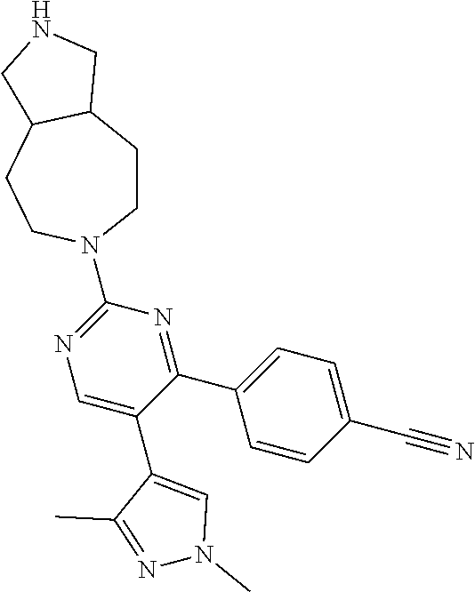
N1=C(C2=CC=C(C#N)C=C2)C(C2=CN(C)N=C2C)=CN=C1N1CCC2C(CC1)CNC2
